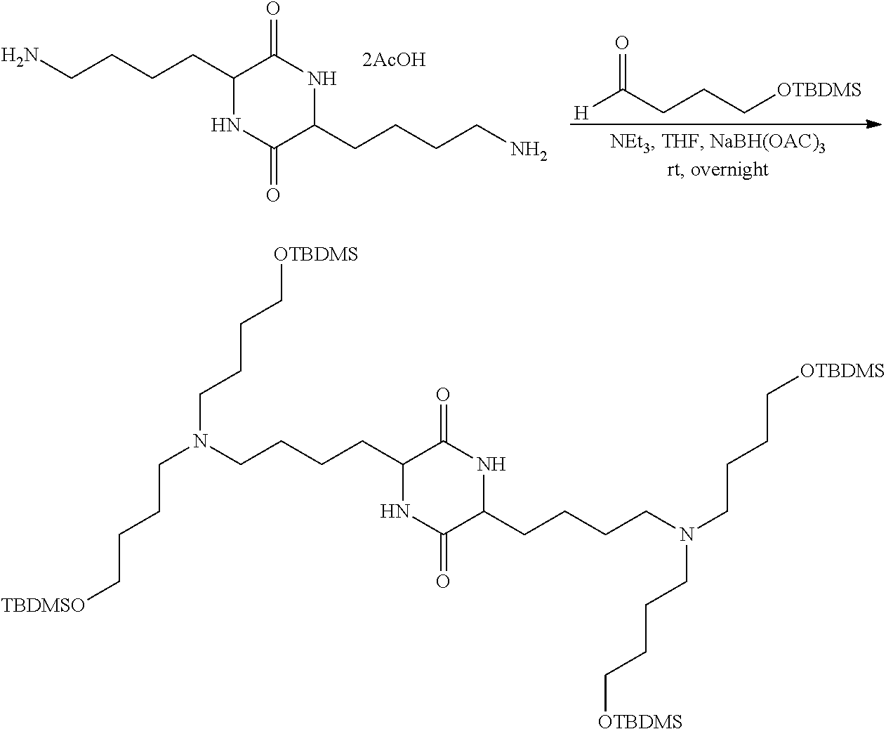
NCCCCC1NC(=O)C(CCCCN)NC1=O.[H]C(CCC[OTBDMS])=O.N(CCCCC1NC(=O)C(CCCCN(CCCC[OTBDMS])CCCC[OTBDMS])NC1=O)(CCCC[OTBDMS])CCCC[TBDMSO]
